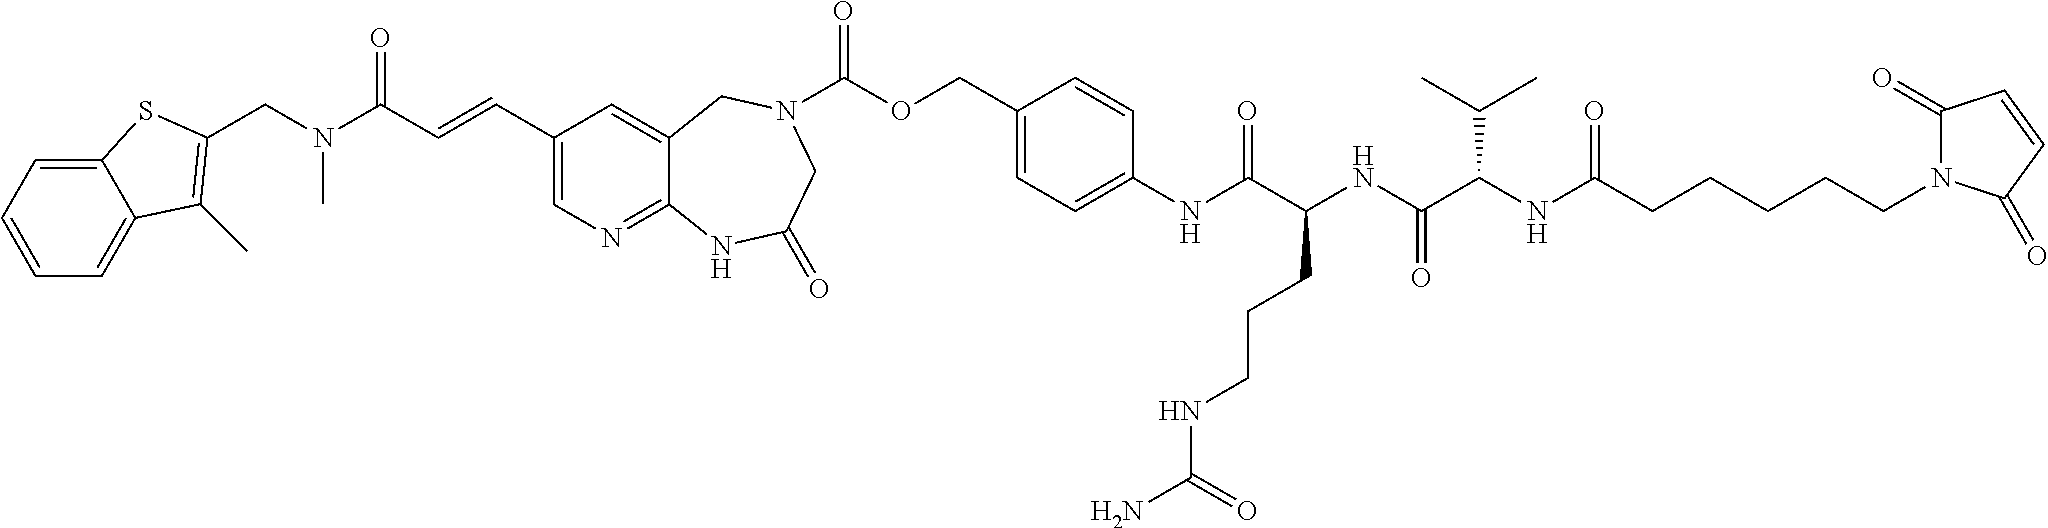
N1(CCCCCC(NC(C(NC(C(NC2=CC=C(COC(=O)N3CC(=O)NC4=NC=C(C=CC(N(CC5=C(C)C6=CC=CC=C6S5)C)=O)C=C4C3)C=C2)=O)CCCNC(N)=O)=O)C(C)C)=O)C(=O)C=CC1=O
